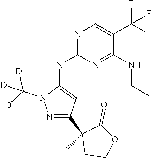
N1=C(NC2=CC(C3(C)CCOC3=O)=NN2C([D])([D])[D])N=C(NCC)C(C(F)(F)F)=C1
